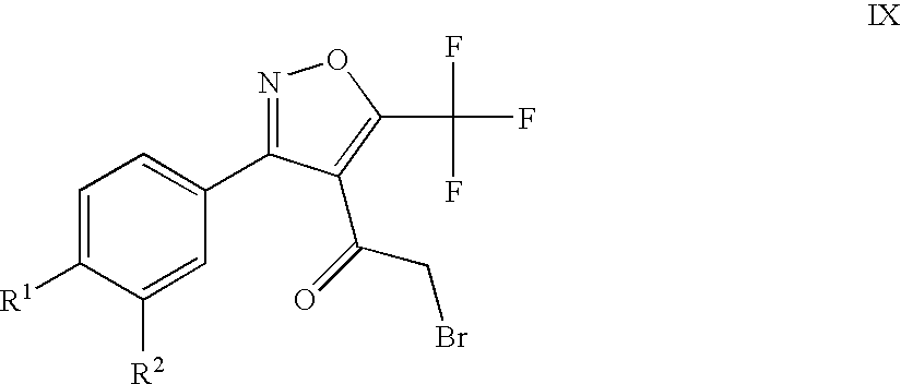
C1=C([R1])C([R2])=CC(C2=NOC(C(F)(F)F)=C2C(=O)CBr)=C1
